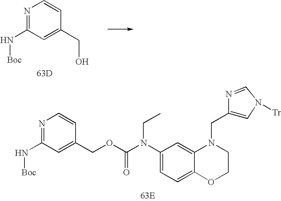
C1(CO)=CC(N[Boc])=NC=C1.[63D].C1=C(N(C(OCC2=CC(N[Boc])=NC=C2)=O)CC)C=C2C(=C1)OCCN2CC1=CN([Tr])C=N1
